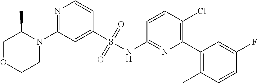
N1=C(N2C(C)COCC2)C=C(S(NC2=NC(C3=C(C)C=CC(F)=C3)=C(Cl)C=C2)(=O)=O)C=C1
